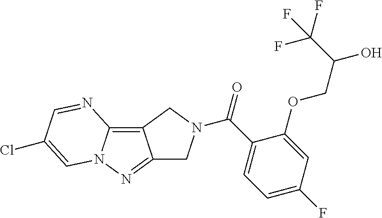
C12=C3N(N=C1CN(C(C1=CC=C(F)C=C1OCC(O)C(F)(F)F)=O)C2)C=C(Cl)C=N3
